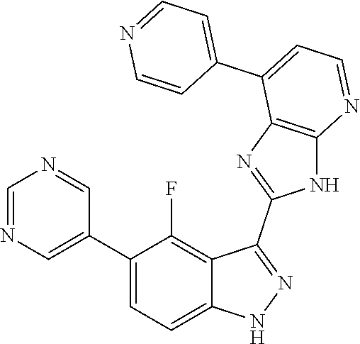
C1=NC=C(C2=CC=C3C(=C2F)C(C2=NC4=C(N2)N=CC=C4C2=CC=NC=C2)=NN3)C=N1
